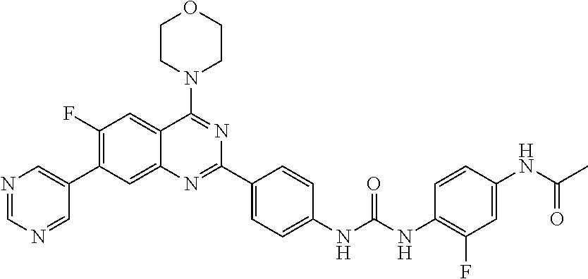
N1=CN=CC(C2=C(F)C=C3C(=C2)N=C(C2=CC=C(NC(NC4=C(F)C=C(NC(C)=O)C=C4)=O)C=C2)N=C3N2CCOCC2)=C1
